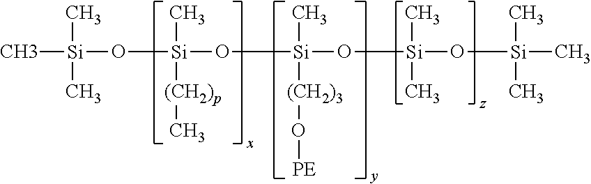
C[Si](C)(C)O[Si](C)([(CH2)p]C)O[Si](C)([(CH2)3]O[PE])O[Si](C)(C)O[Si](C)(C)C
